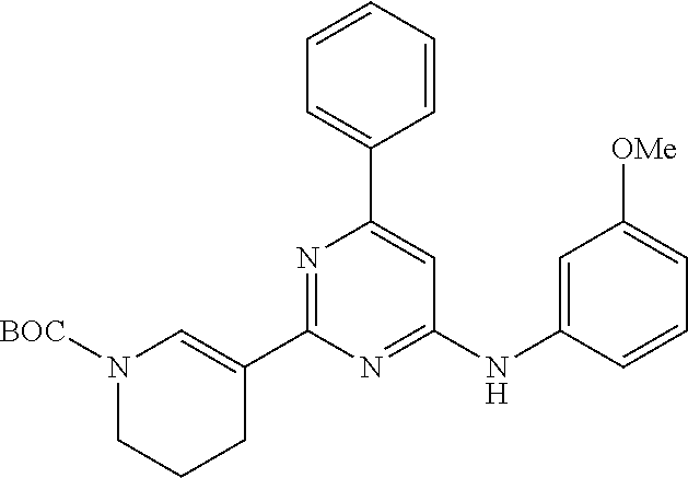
C1=CC=CC(C2=CC(NC3=CC([OMe])=CC=C3)=NC(C3=CN([BOC])CCC3)=N2)=C1
